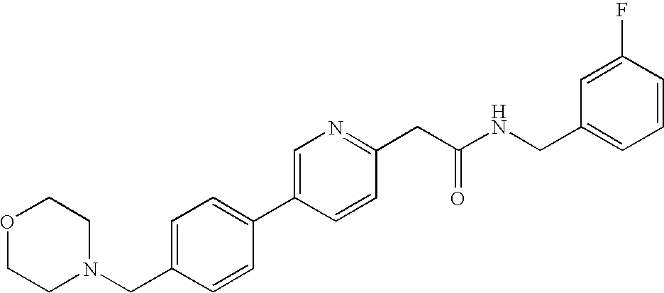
C1(CN2CCOCC2)=CC=C(C2=CN=C(CC(NCC3=CC=CC(F)=C3)=O)C=C2)C=C1
